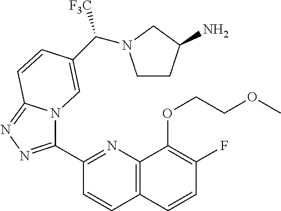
C1(C2=NN=C3N2C=C(C([F3C])N2CCC(N)C2)C=C3)=NC2=C(C=C1)C=CC(F)=C2OCCOC
